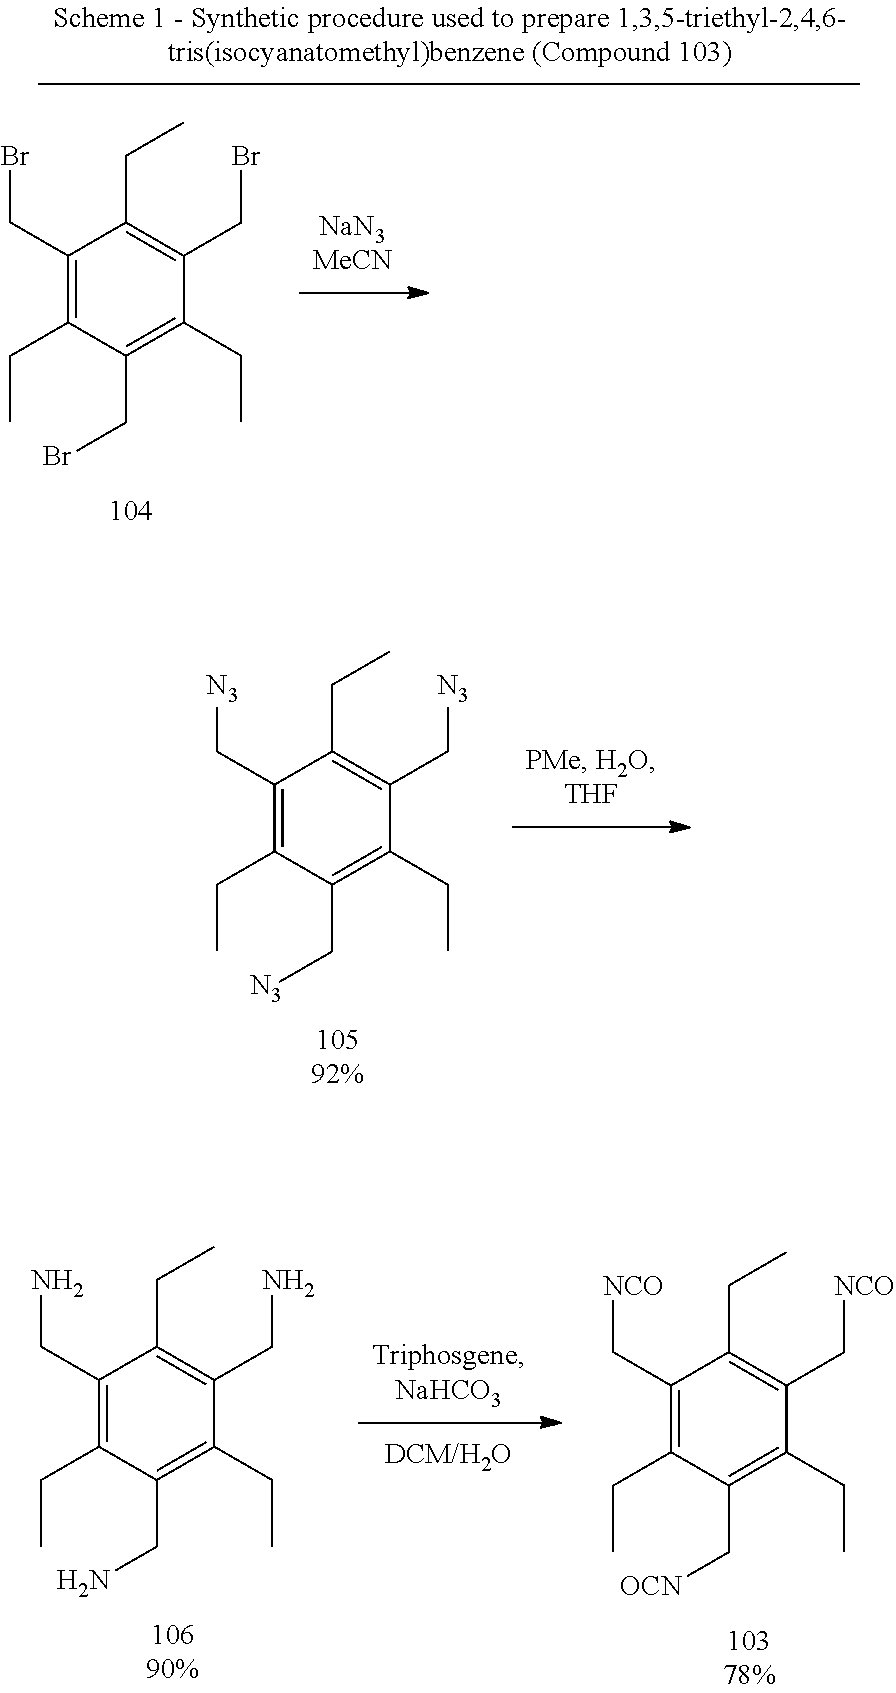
C1(CBr)=C(CC)C(CBr)=C(CC)C(CBr)=C1CC.C1(C[N3])=C(CC)C(C[N3])=C(CC)C(C[N3])=C1CC.C1(CN)=C(CC)C(CN)=C(CC)C(CN)=C1CC.C1(C[NCO])=C(CC)C(C[OCN])=C(CC)C(C[NCO])=C1CC
